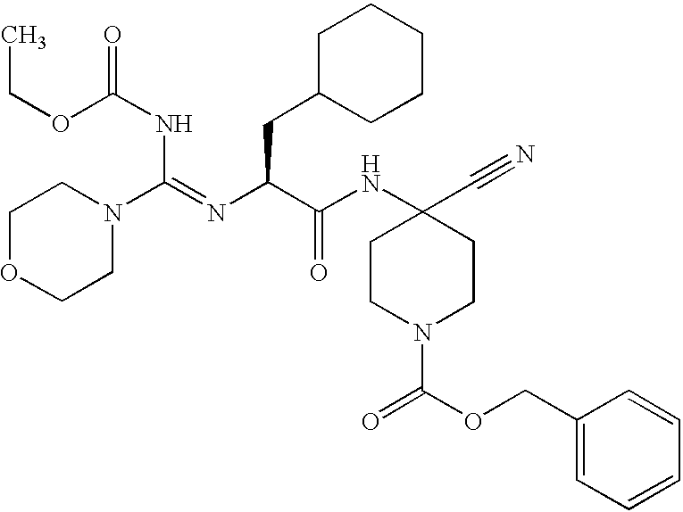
CCOC(NC(N1CCOCC1)=NC(CC1CCCCC1)C(=O)NC1(C#N)CCN(C(=O)OCC2=CC=CC=C2)CC1)=O
